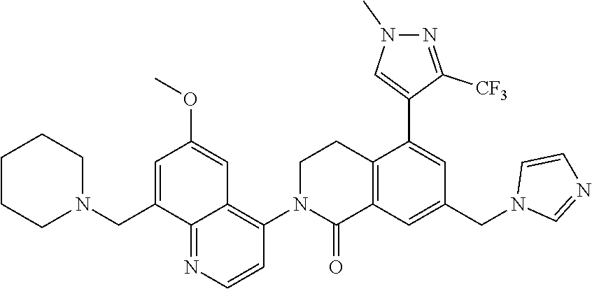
C12=C(C=C(CN3C=NC=C3)C=C1C1=CN(C)N=C1[CF3])C(=O)N(C1=C3C(=NC=C1)C(CN1CCCCC1)=CC(OC)=C3)CC2
